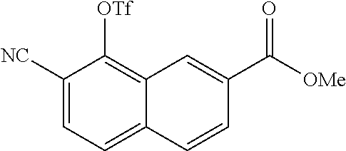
C1([NC])=CC=C2C(=C1[OTf])C=C(C([OMe])=O)C=C2
